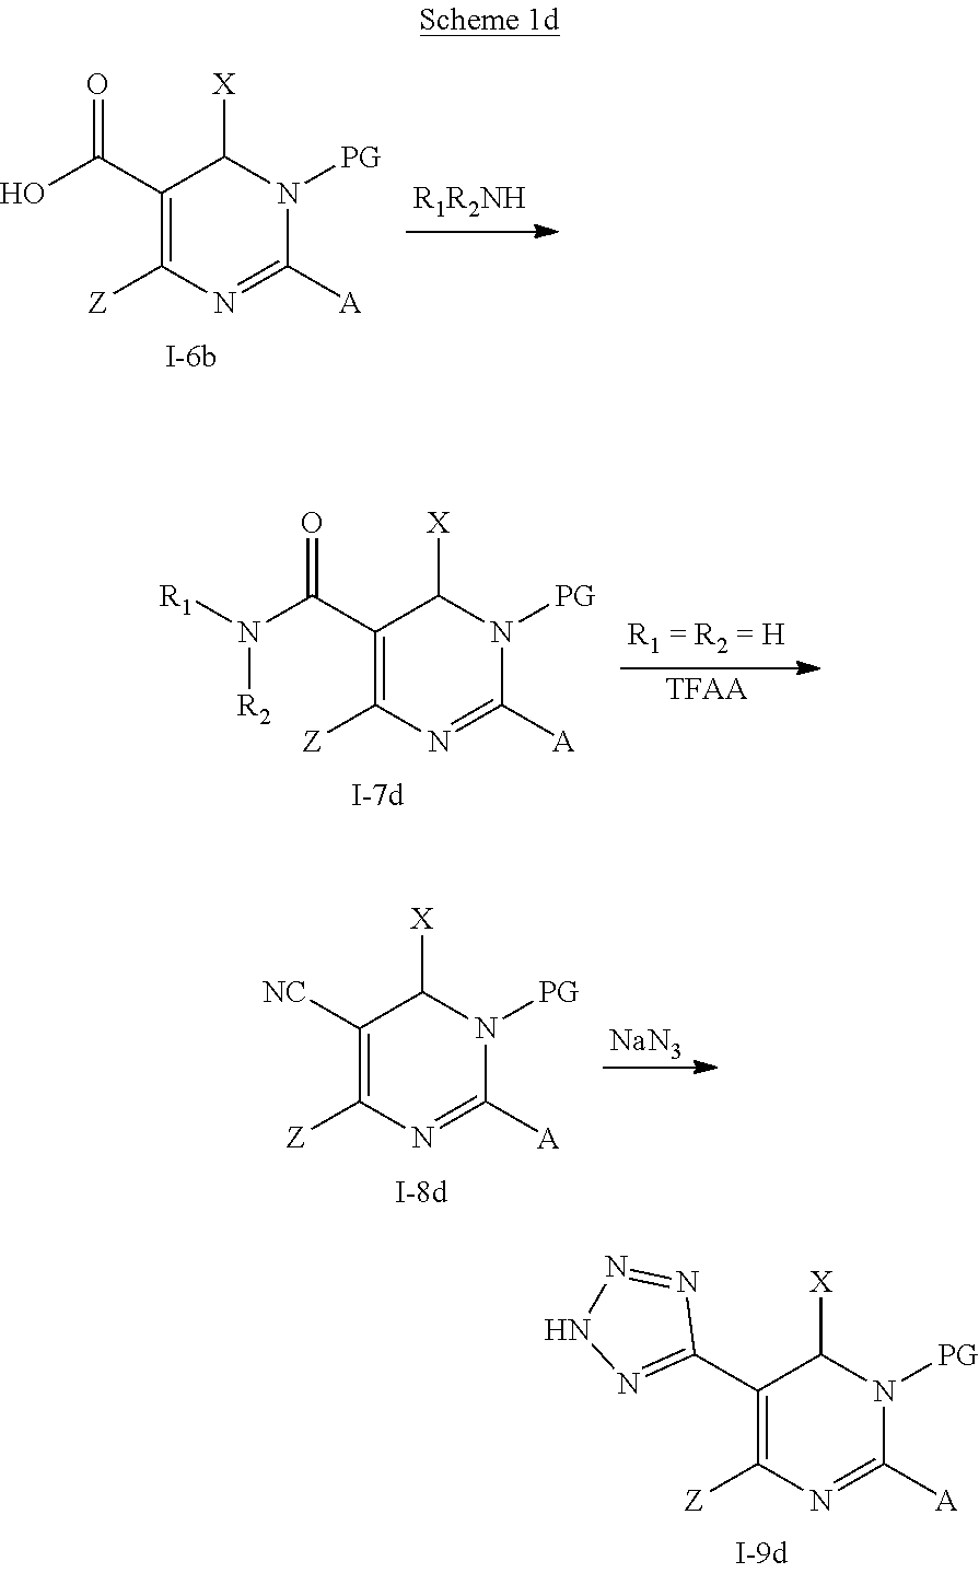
[Z]C1=C(C2=NNN=N2)C([X])N([PG])C([A])=N1.OC(C1=C([Z])N=C([A])N([PG])C1[X])=O.N(C(C1=C([Z])N=C([A])N([PG])C1[X])=O)([R1])[R2].[TFAA].[Z]C1=C([NC])C([X])N([PG])C([A])=N1.[NaN3]
